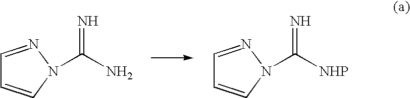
C1=NN(C(=N)N)C=C1.C1=NN(C(=N)[NHP])C=C1
